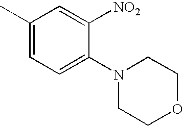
C1(C)=CC=C(N2CCOCC2)C([NO2])=C1
